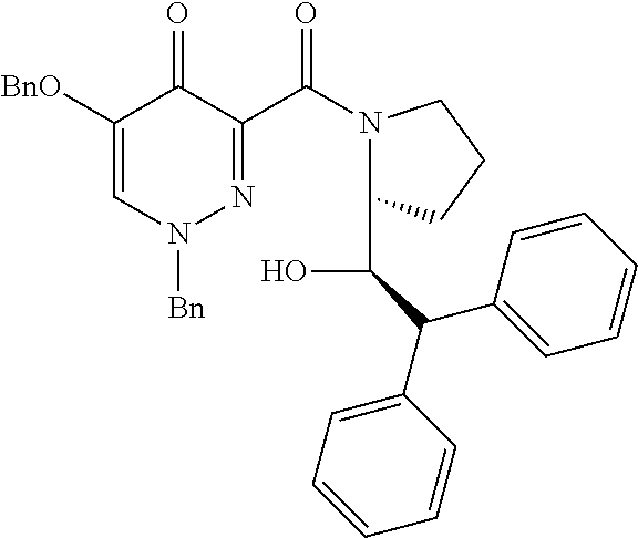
C1([BnO])=CN([Bn])N=C(C(N2C(C(O)C(C3=CC=CC=C3)C3=CC=CC=C3)CCC2)=O)C1=O
